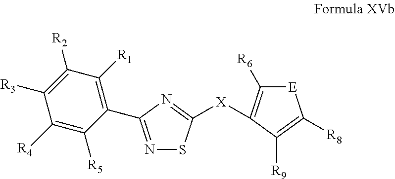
C1(C2=NSC([X]C3=C([R6])[E]C([R8])=C3[R9])=N2)=C([R1])C([R2])=C([R3])C([R4])=C1[R5]
